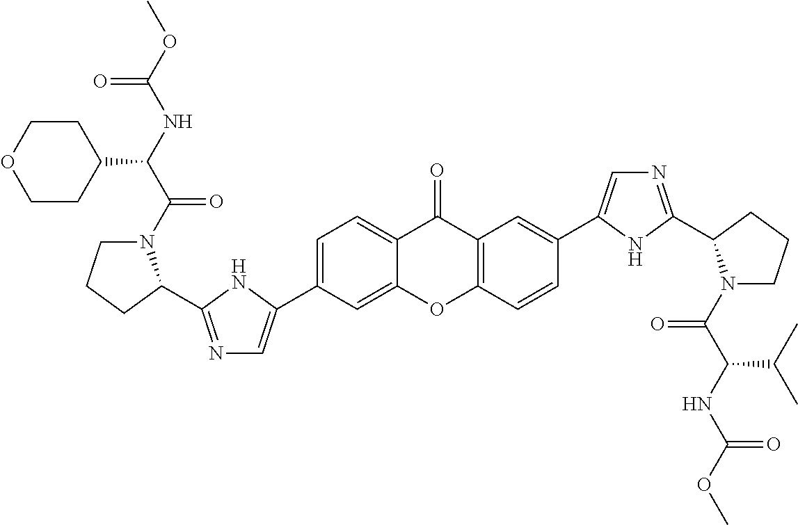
C1=C(C2=CN=C(C3N(C(C(NC(OC)=O)C4CCOCC4)=O)CCC3)N2)C=C2C(=C1)C(=O)C1=C(O2)C=CC(C2=CN=C(C3N(C(C(NC(OC)=O)C(C)C)=O)CCC3)N2)=C1
